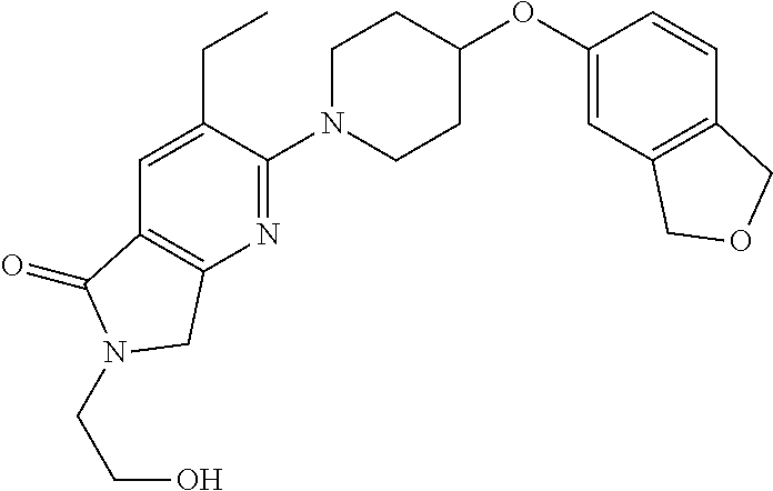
C1(OC2CCN(C3=NC4=C(C=C3CC)C(=O)N(CCO)C4)CC2)=CC2=C(C=C1)COC2
